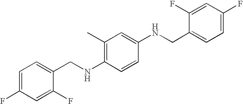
C1=C(F)C=C(F)C(CNC2=CC(C)=C(NCC3=CC=C(F)C=C3F)C=C2)=C1
